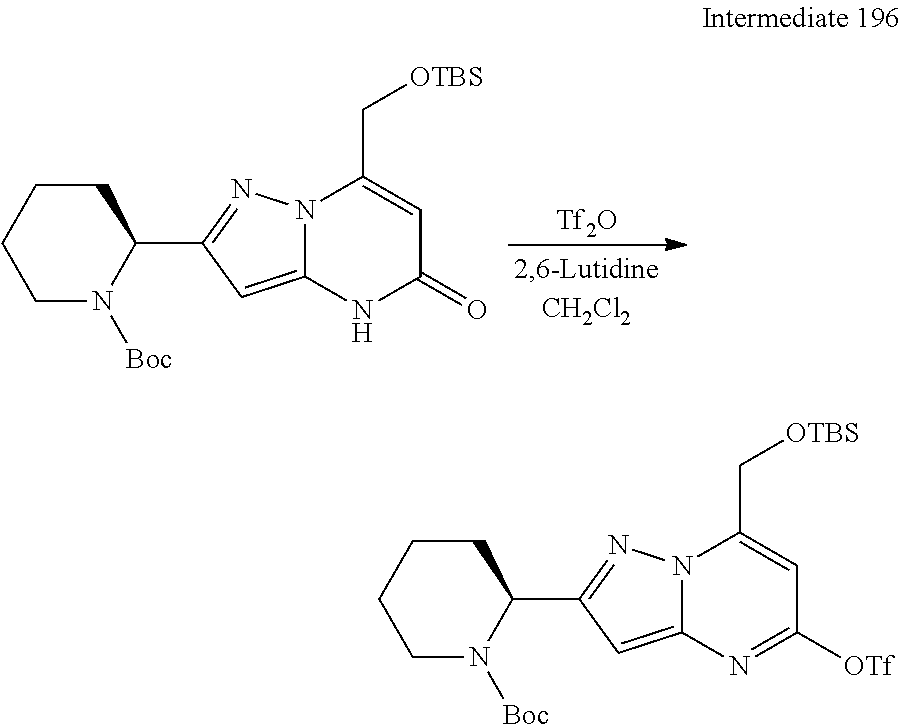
C1CCCN([Boc])C1C1=NN2C(=C1)NC(=O)C=C2C[OTBS].[Tf2O].C1CCCN([Boc])C1C1=NN2C(=C1)N=C([OTf])C=C2C[OTBS]
